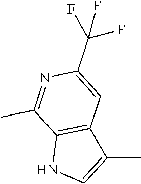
C12=C(C(C)=CN1)C=C(C(F)(F)F)N=C2C
